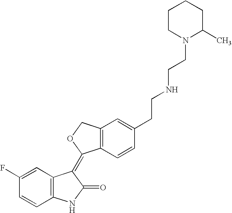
C1=C(F)C=CC2=C1C(=C1C3=C(CO1)C=C(CCNCCN1C(C)CCCC1)C=C3)C(=O)N2
